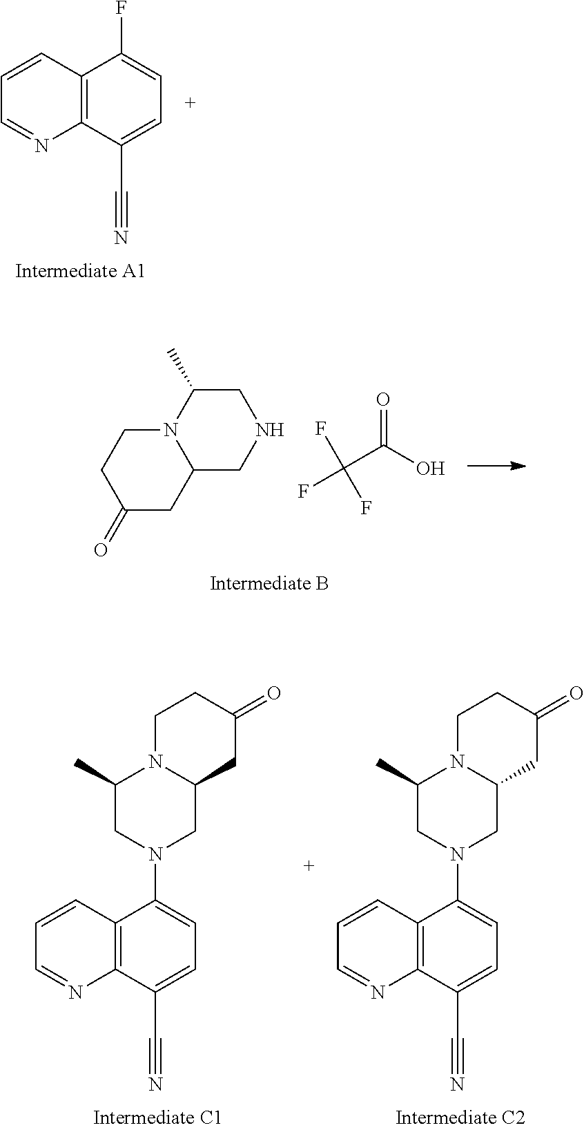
FC1=CC=C(C#N)C2=C1C=CC=N2.C1C(C)N2C(CN1)CC(=O)CC2.FC(C(=O)O)(F)F.C12CN(C3=CC=C(C#N)C4=C3C=CC=N4)CC(C)N1CCC(=O)C2.C12CN(C3=CC=C(C#N)C4=C3C=CC=N4)CC(C)N1CCC(=O)C2
